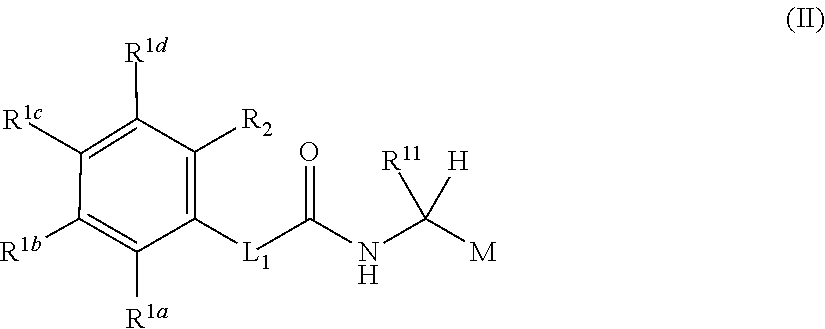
C1([R2])=C([L1]C(NC([M])([R11])[H])=O)C([R1a])=C([R1b])C([R1c])=C1[R1d]
